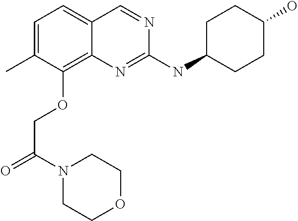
CC1=CC=C2C(=C1OCC(=O)N1CCOCC1)N=C(NC1CCC(O)CC1)N=C2
